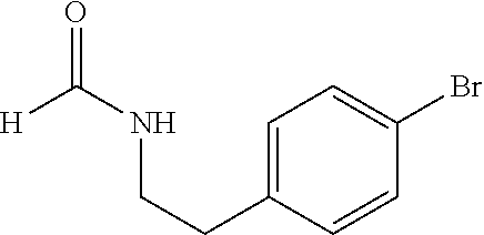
C1=C(CCNC(=O)[H])C=CC(Br)=C1
